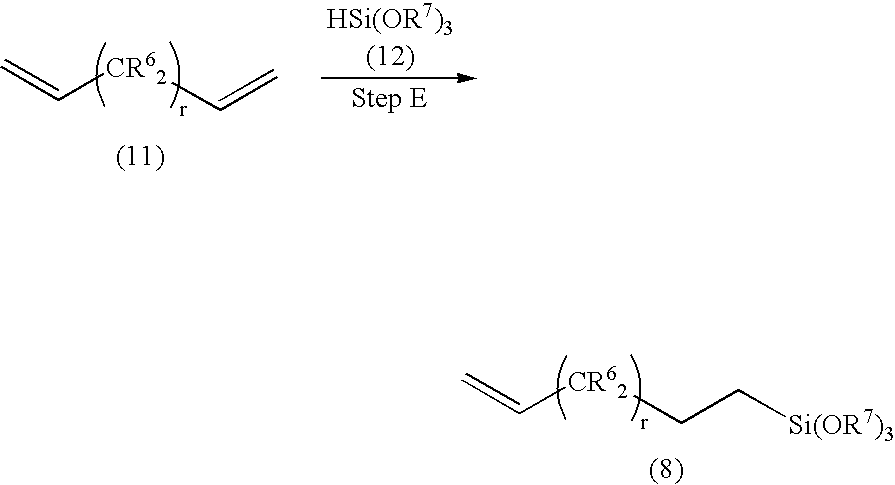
C=C[CR62]CC[Si(OR7)3].C=C[CR62]C=C
